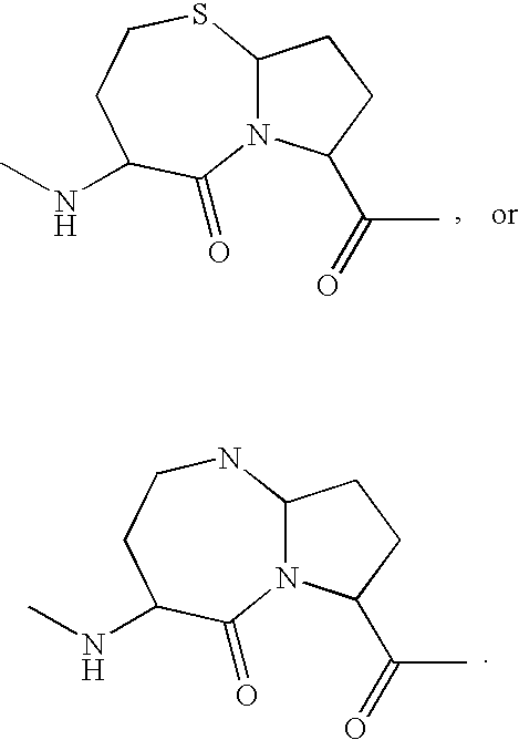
N12C(CCC1C(=O)C)SCCC(NC)C2=O.N12C(CCC1C(=O)C)NCCC(NC)C2=O
